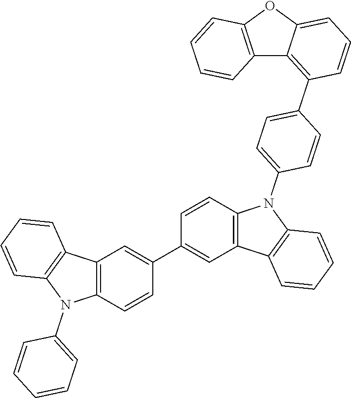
C12=C(OC3=CC=CC(C4=CC=C(N5C6=C(C=C(C7=CC8=C(N(C9=CC=CC=C9)C9=C8C=CC=C9)C=C7)C=C6)C6=C5C=CC=C6)C=C4)=C13)C=CC=C2
